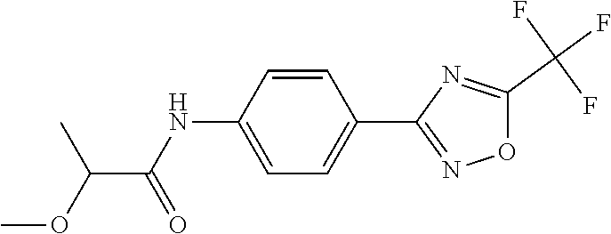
C1=C(NC(C(OC)C)=O)C=CC(C2=NOC(C(F)(F)F)=N2)=C1
